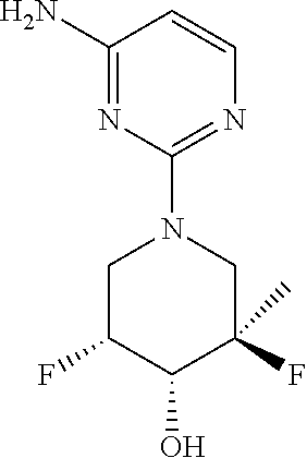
C1C(F)C(O)C(F)(C)CN1C1=NC=CC(N)=N1
